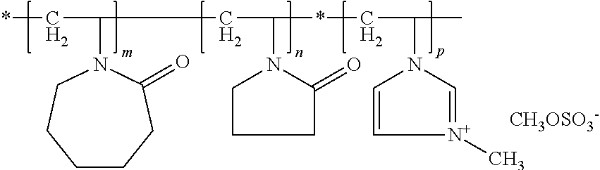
C(C(N1CCCC1=O)*CC(C)N1C=C[N+](C)=C1)C(C*)N1CCCCCC1=O.[CH3OSO3-]
